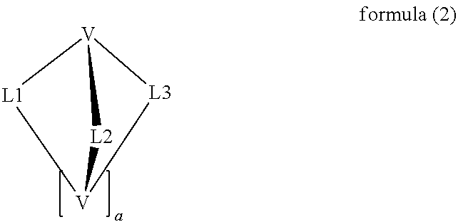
[L1]1[V]2[L3][V]1[L2]2
